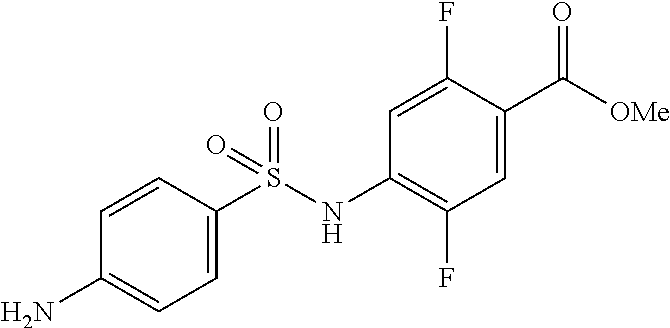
C1=CC(S(NC2=C(F)C=C(C([OMe])=O)C(F)=C2)(=O)=O)=CC=C1N
